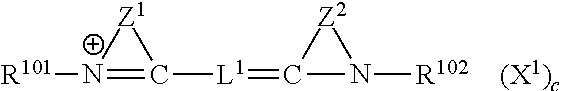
[R101][N+]1=C([L1]=C2N([R102])[Z2]2)[Z1]1
